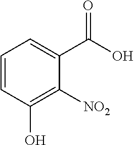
C1=CC(O)=C([NO2])C(C(O)=O)=C1
